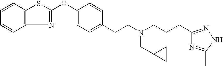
C1=CC2=C(C=C1)N=C(OC1=CC=C(CCN(CCCC3=NNC(C)=N3)CC3CC3)C=C1)S2
